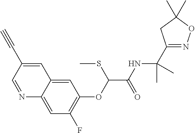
N1=CC(C#C)=CC2=CC(OC(C(NC(C)(C)C3=NOC(C)(C)C3)=O)SC)=C(F)C=C12
